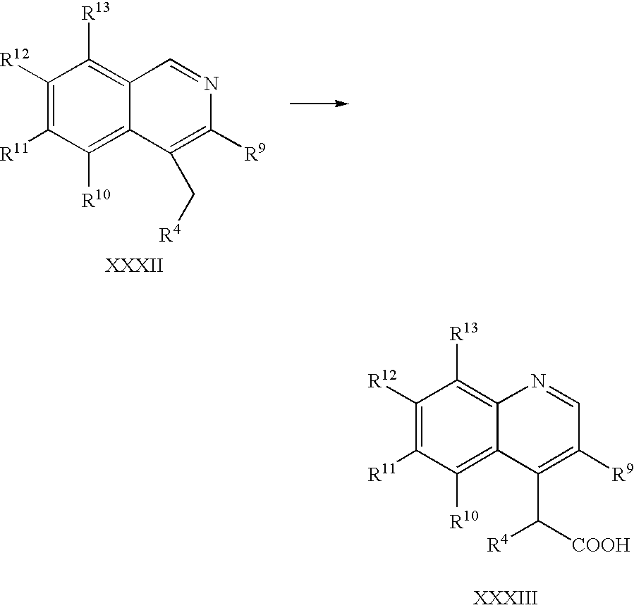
C1([R12])=C([R11])C([R10])=C2C(=C1[R13])C=NC([R9])=C2C[R4].C1([R12])=C([R11])C([R10])=C2C(=C1[R13])N=CC([R9])=C2C([R4])[COOH]
